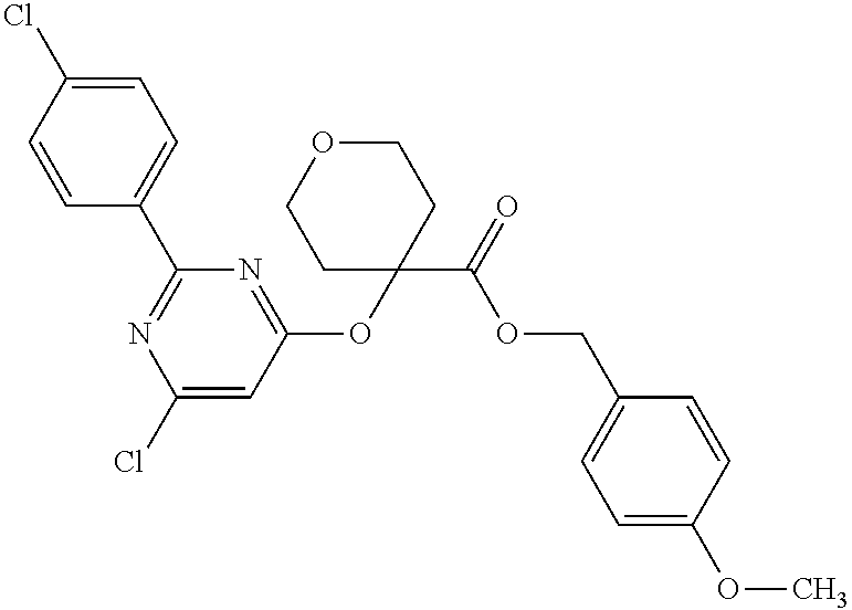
C1=CC(C2=NC(Cl)=CC(OC3(C(=O)OCC4=CC=C(OC)C=C4)CCOCC3)=N2)=CC=C1Cl
